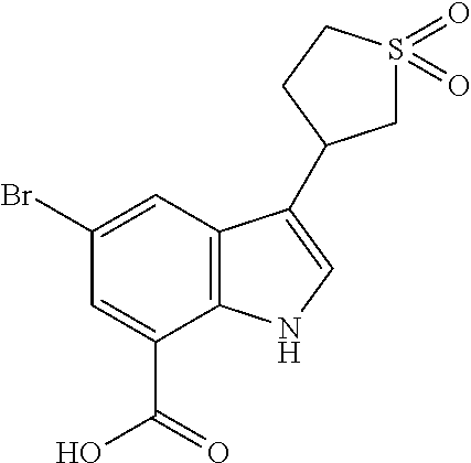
C1(Br)=CC2=C(C(C(=O)O)=C1)NC=C2C1CS(=O)(=O)CC1
